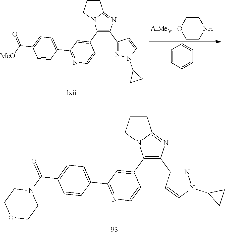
C1CCN2C1=NC(C1=NN(C3CC3)C=C1)=C2C1=CC(C2=CC=C(C([MeO])=O)C=C2)=NC=C1.C1COCCN1.C1=CC=CC=C1.C1CCN2C1=NC(C1=NN(C3CC3)C=C1)=C2C1=CC(C2=CC=C(C(N3CCOCC3)=O)C=C2)=NC=C1
